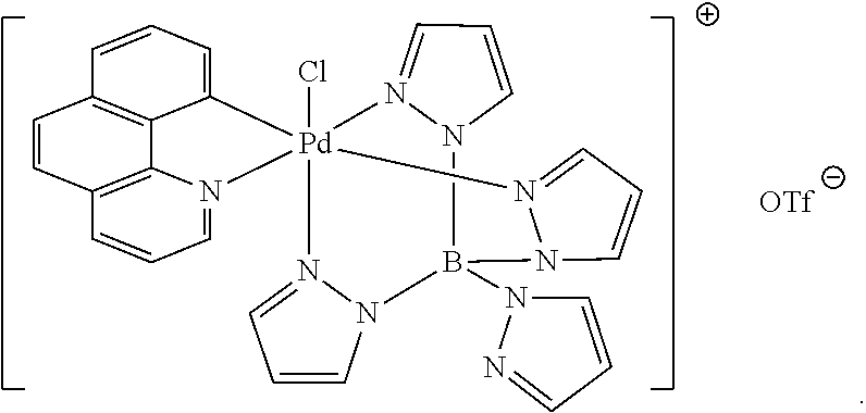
Cl[Pd]123(N4=CC=CN4B(N4C=CC=N4)(N4N1=CC=C4)N1N2=CC=C1)N1=CC=CC2=C1C1=C(C=C2)C=CC=C13
